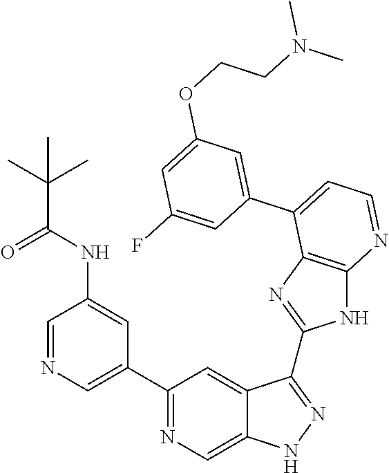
C1(C2=NC=C3C(=C2)C(C2=NC4=C(N2)N=CC=C4C2=CC(OCCN(C)C)=CC(F)=C2)=NN3)=CN=CC(NC(=O)C(C)(C)C)=C1
